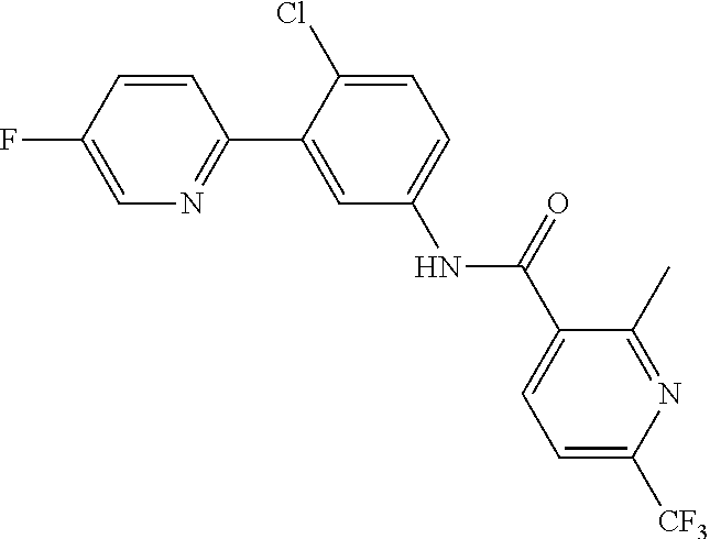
C1=CC(F)=CN=C1C1=CC(NC(C2=CC=C([CF3])N=C2C)=O)=CC=C1Cl
